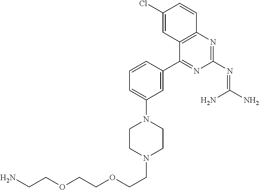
C12=C(N=C(N=C(N)N)N=C1C1=CC(N3CCN(CCOCCOCCN)CC3)=CC=C1)C=CC(Cl)=C2
